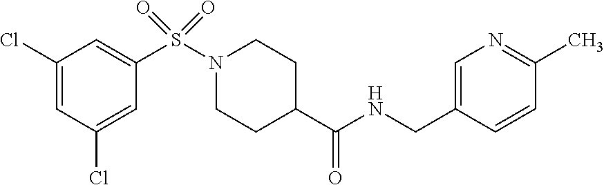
C1(Cl)=CC(Cl)=CC(S(N2CCC(C(NCC3=CN=C(C)C=C3)=O)CC2)(=O)=O)=C1
